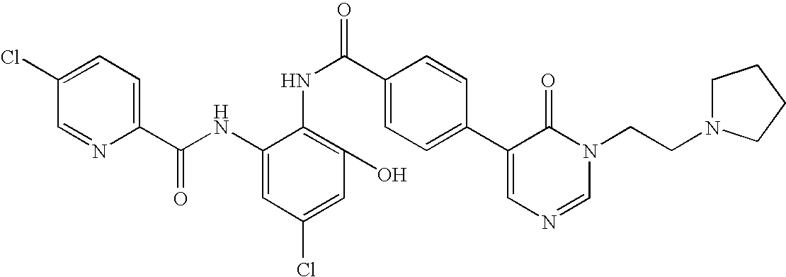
C1(Cl)=CC=C(C(NC2=CC(Cl)=CC(O)=C2NC(=O)C2=CC=C(C3=CN=CN(CCN4CCCC4)C3=O)C=C2)=O)N=C1
